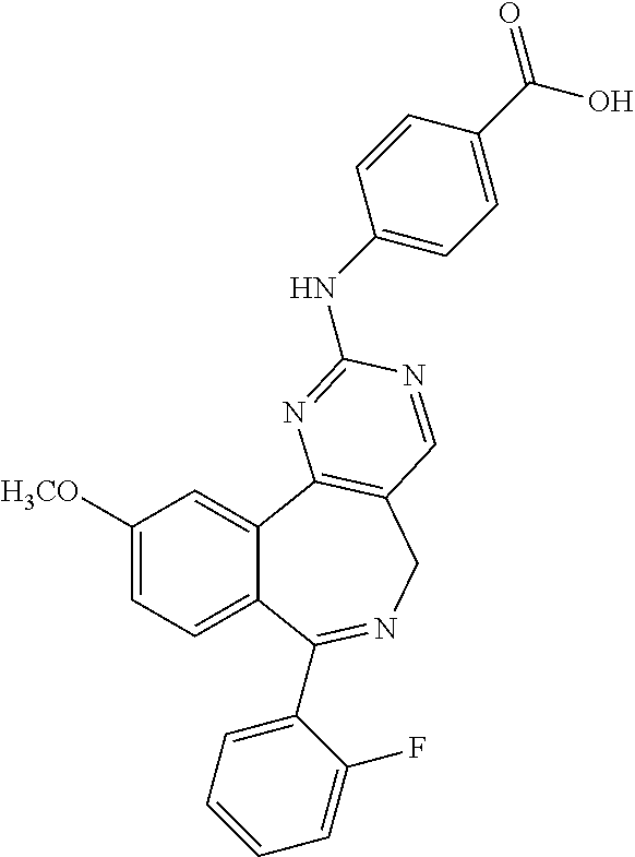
C1([H3CO])=CC=C2C(=C1)C1=C(CN=C2C2=CC=CC=C2F)C=NC(NC2=CC=C(C(=O)O)C=C2)=N1
